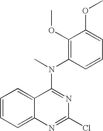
C12=CC=CC=C1N=C(Cl)N=C2N(C)C1=C(OC)C(OC)=CC=C1
